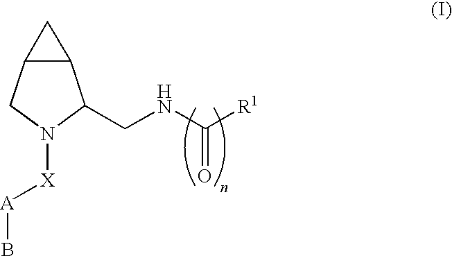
C12C(CN([X][A]B)C1CNC([R1])=O)C2
